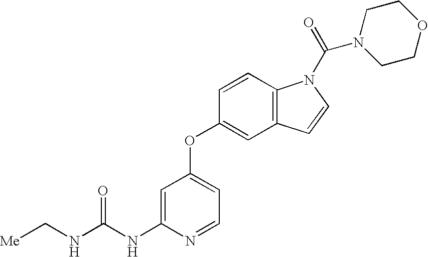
N(C(NC1=CC(OC2=CC3=C(C=C2)N(C(=O)N2CCOCC2)C=C3)=CC=N1)=O)C[Me]
